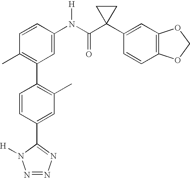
C1(N(C(C2(C3=CC4=C(C=C3)OCO4)CC2)=O)[H])=CC(C2=C(C)C=C(C3=NN=NN3[H])C=C2)=C(C)C=C1
